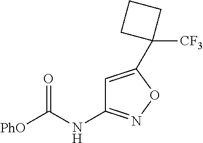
[PhO]C(NC1=NOC(C2([CF3])CCC2)=C1)=O
